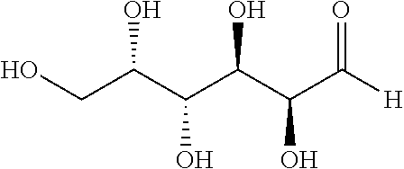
[H]C(C(C(C(C(CO)O)O)O)O)=O
